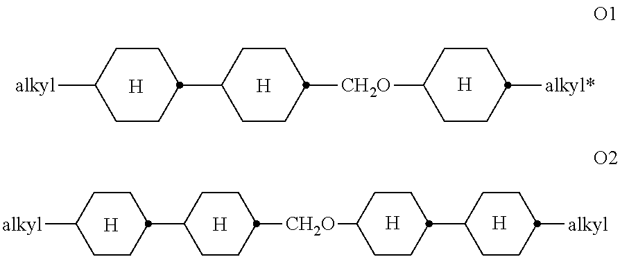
C1CC([alkyl])CCC1C1CCC([CH2O]C2CCC([alkyl*])CC2)CC1.[H].[H].[H].[H].[H].[H].[H].C1CC([alkyl])CCC1C1CCC([CH2O]C2CCC(C3CCC([alkyl])CC3)CC2)CC1
